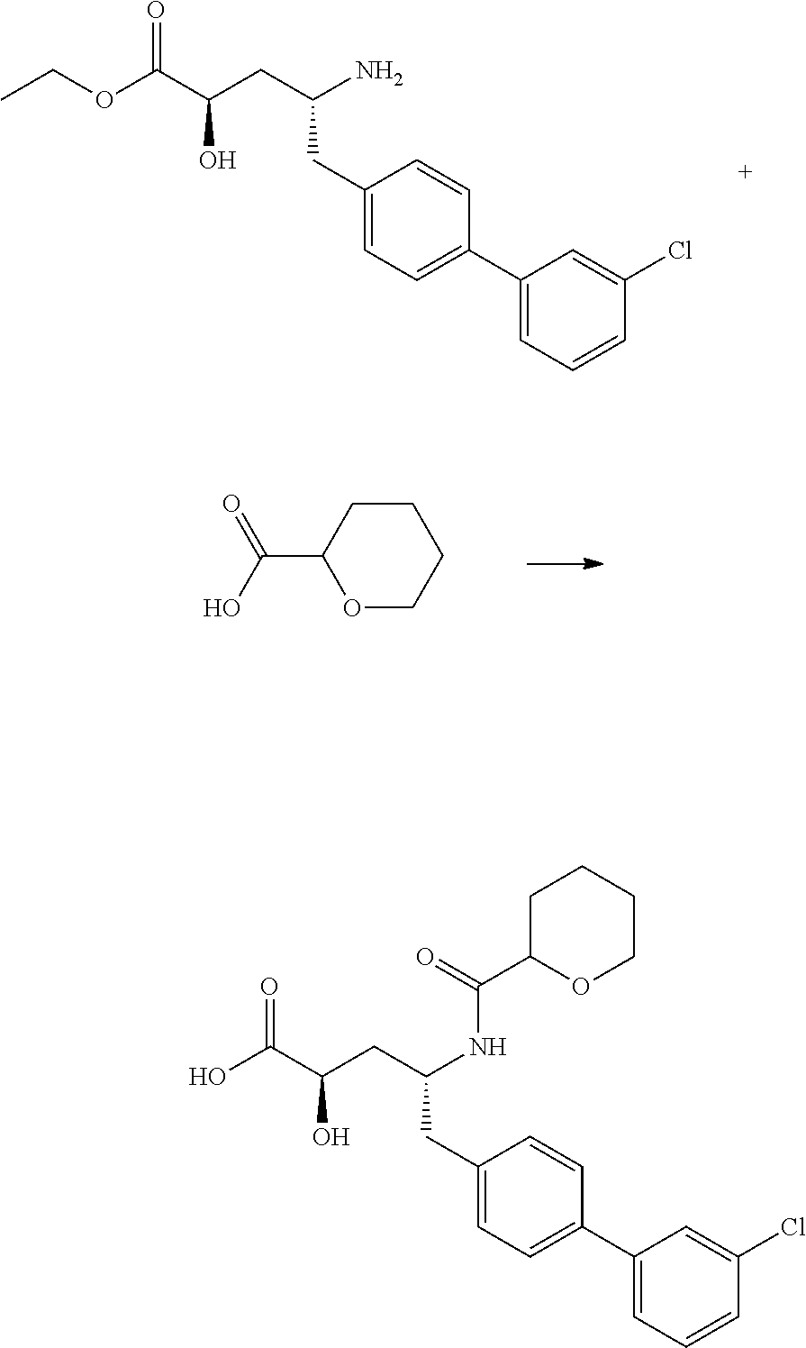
C1(CC(N)CC(O)C(OCC)=O)=CC=C(C2=CC=CC(Cl)=C2)C=C1.O1CCCCC1C(O)=O.C1(CC(NC(C2OCCCC2)=O)CC(O)C(O)=O)=CC=C(C2=CC=CC(Cl)=C2)C=C1
